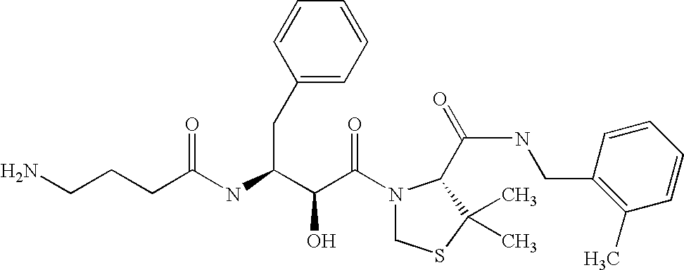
N(C(C(C(N1CSC(C)(C)C1C(NCC1=C(C)C=CC=C1)=O)=O)O)CC1=CC=CC=C1)C(=O)CCCN
